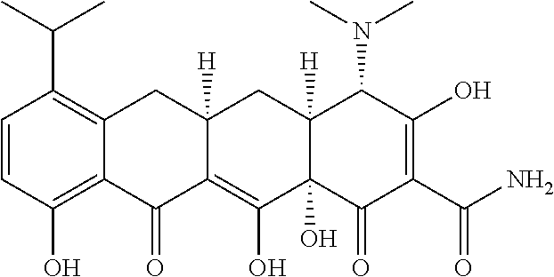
C1=CC(O)=C2C(=C1C(C)C)CC1([H])C(=C(O)C3(O)C([H])(C1)C(N(C)C)C(O)=C(C(N)=O)C3=O)C2=O
